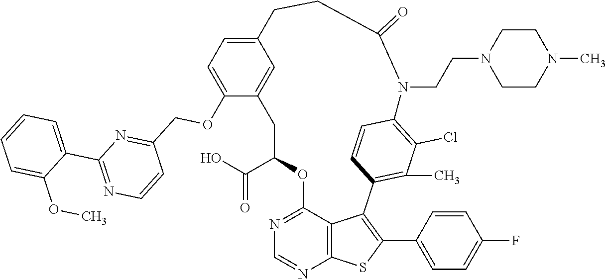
C1C(C(O)=O)OC2=NC=NC3=C2C(=C(C2=CC=C(F)C=C2)S3)C2=C(C)C(Cl)=C(C=C2)N(CCN2CCN(C)CC2)C(=O)CCC2=CC=C(OCC3=NC(C4=CC=CC=C4OC)=NC=C3)C1=C2
